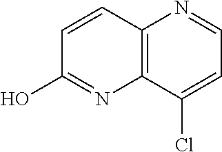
C1=CC2=C(N=C1O)C(Cl)=CC=N2
